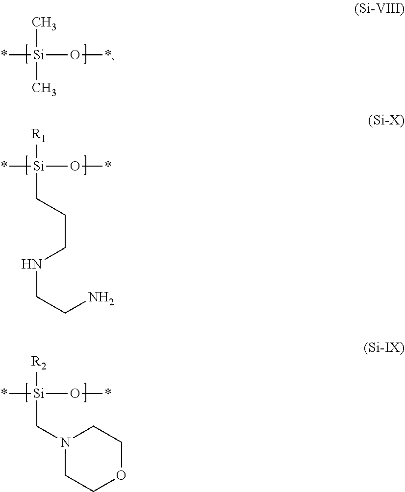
*[Si](C)(C)O*.*[Si]([R1])(CCCNCCN)O*.*[Si]([R2])(CN1CCOCC1)O*
